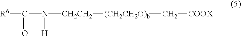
[R6]C(N([H])[CH2CH2][(CH2CH2O)b]C[COOX])=O
